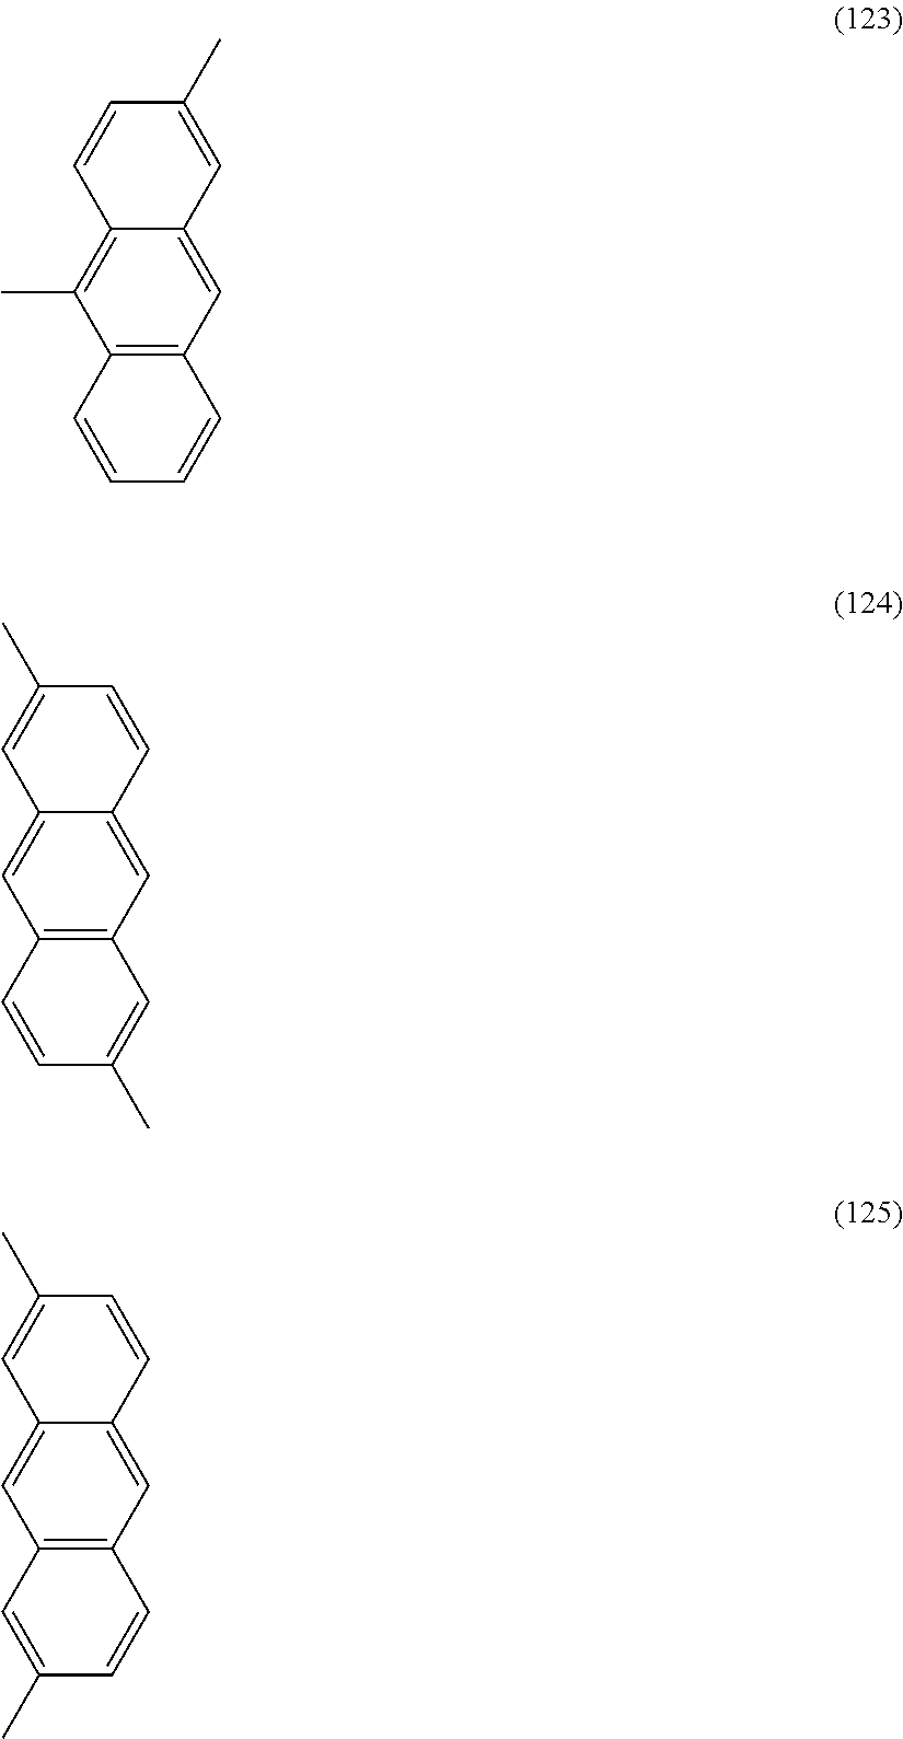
C1=CC(C)=CC2=CC3=C(C(C)=C12)C=CC=C3.C1=C(C)C=CC2=CC3=C(C=C12)C=CC(C)=C3.C1=C(C)C=CC2=CC3=C(C=C12)C=C(C)C=C3
